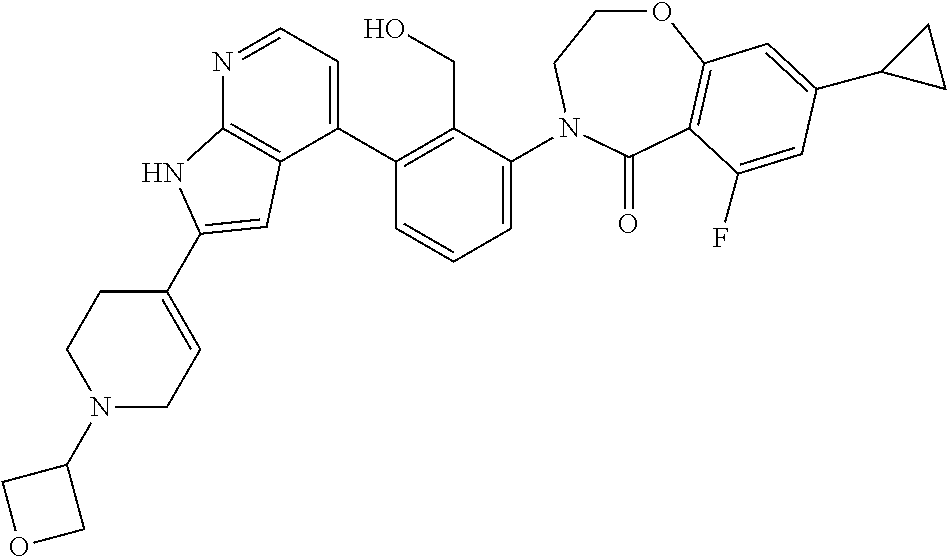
C1(C2=C(CO)C(N3CCOC4=C(C3=O)C(F)=CC(C3CC3)=C4)=CC=C2)=CC=NC2=C1C=C(C1=CCN(C3COC3)CC1)N2
